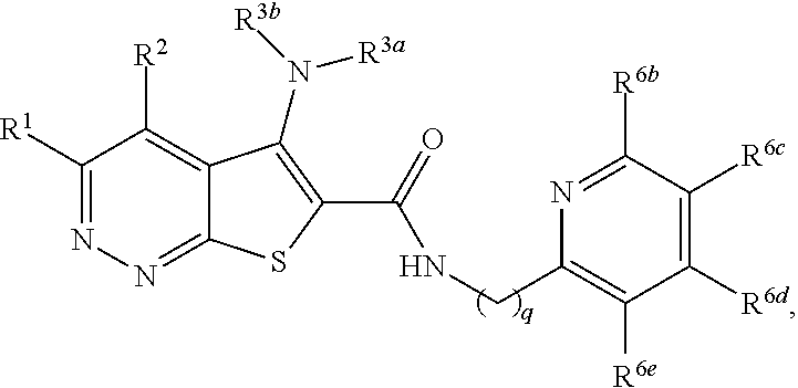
C1([R1])=NN=C2C(=C1[R2])C(N([R3b])[R3a])=C(C(=O)NCC1=C([R6e])C([R6d])=C([R6c])C([R6b])=N1)S2
